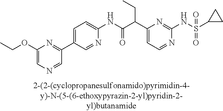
C1(NC(=O)C(C2=CC=NC(NS(=O)(=O)C3CC3)=N2)CC)=CC=C(C2=NC(OCC)=CN=C2)C=N1
